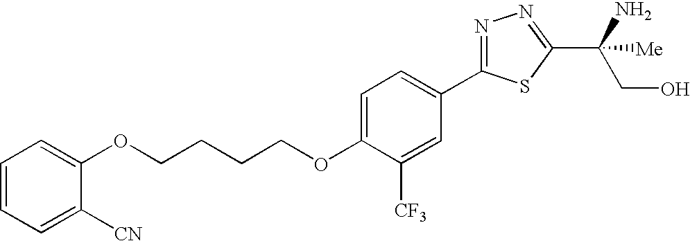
C(CCCOC1=CC=C(C2=NN=C(C(CO)(N)[Me])S2)C=C1[CF3])OC1=CC=CC=C1[CN]
